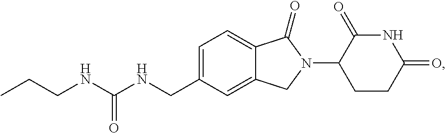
C1=C(CNC(NCCC)=O)C=C2C(=C1)C(=O)N(C1CCC(=O)NC1=O)C2
